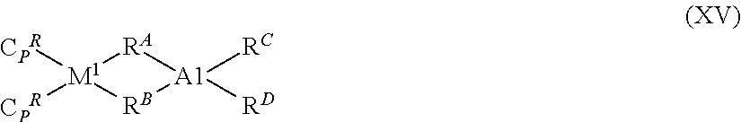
[CPR][M1]1([CPR])[RA][A1]([RC])([RD])[RB]1
